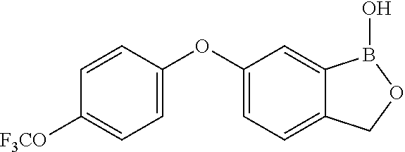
C1=CC(OC2=CC=C3C(=C2)B(O)OC3)=CC=C1[F3CO]
